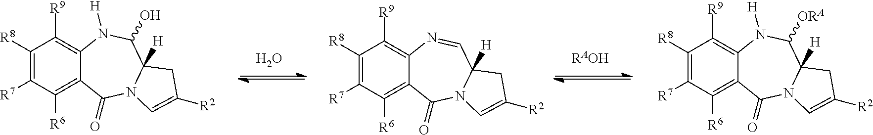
C1([R8])=C([R7])C([R6])=C2C(=C1[R9])N([H])C(O)C1([H])N(C2=O)C=C([R2])C1.C1([R8])=C([R7])C([R6])=C2C(=C1[R9])N=CC1([H])N(C2=O)C=C([R2])C1.C1([R8])=C([R7])C([R6])=C2C(=C1[R9])N([H])C([ORA])C1([H])N(C2=O)C=C([R2])C1.O.[RAOH]
